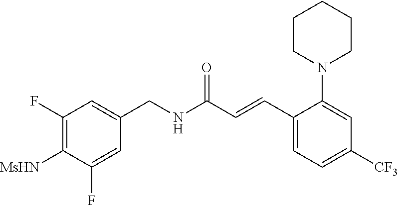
C1(F)=C([MsHN])C(F)=CC(CNC(C=CC2=CC=C([CF3])C=C2N2CCCCC2)=O)=C1
